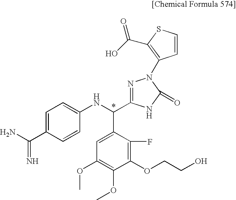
C1=C(C(=N)N)C=CC(NC(C2=CC(OC)=C(OC)C(OCCO)=C2F)C2=NN(C3=C(C(O)=O)SC=C3)C(=O)N2)=C1
